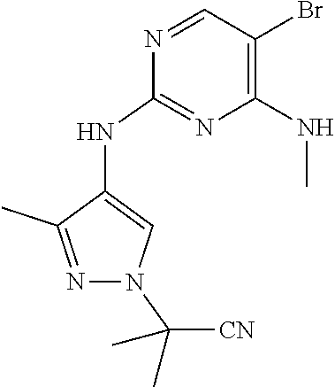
N1=CC(Br)=C(NC)N=C1NC1=CN(C([CN])(C)C)N=C1C
